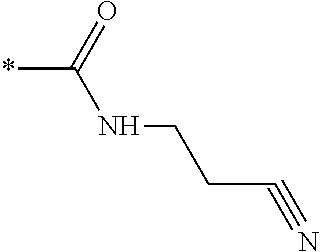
*C(=O)NCCC#N
